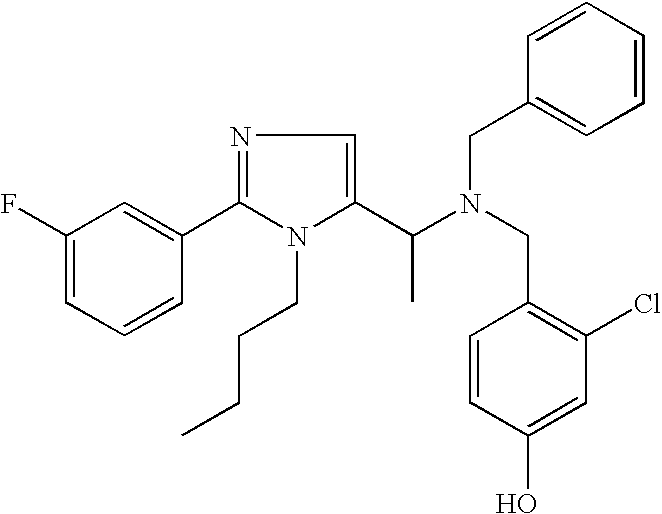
N1=C(C2=CC(F)=CC=C2)N(CCCC)C(C(N(CC2=C(Cl)C=C(O)C=C2)CC2=CC=CC=C2)C)=C1
